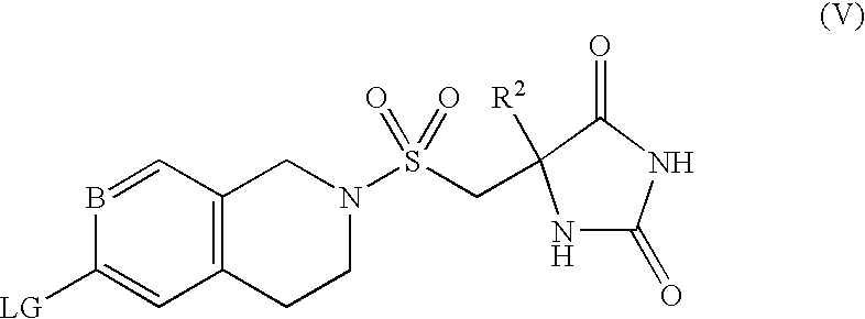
C1([R2])(CS(N2CC3=C(CC2)C=C([LG])B=C3)(=O)=O)NC(=O)NC1=O
